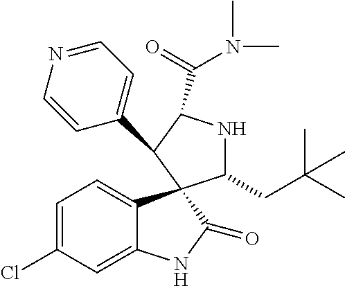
C1(C2C(C(=O)N(C)C)NC(CC(C)(C)C)C23C2=CC=C(Cl)C=C2NC3=O)=CC=NC=C1
